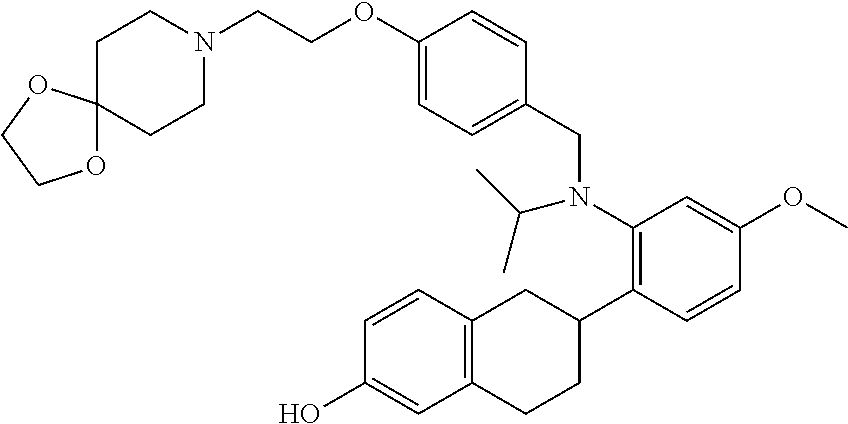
N1(CCOC2=CC=C(CN(C3=C(C4CC5=C(CC4)C=C(O)C=C5)C=CC(OC)=C3)C(C)C)C=C2)CCC2(CC1)OCCO2
